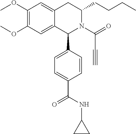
C1(OC)=C(OC)C=C2C(=C1)CC(CCCC)N(C(=O)C#C)C2C1=CC=C(C(NC2CC2)=O)C=C1
